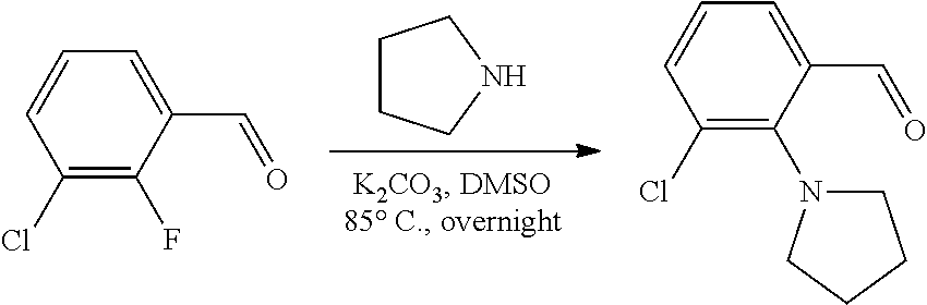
C1CCNC1.C1(Cl)=C(F)C(C=O)=CC=C1.C1(Cl)=C(N2CCCC2)C(C=O)=CC=C1
